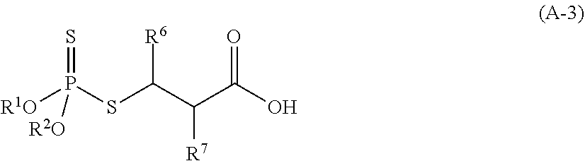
S=P([R1O])(SC(C(C(O)=O)[R7])[R6])[R2O]
